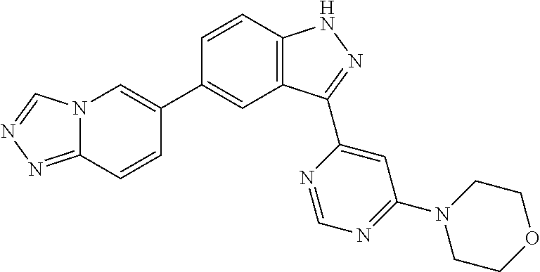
C1=CC2=C(C=C1C1=CN3C(=NN=C3)C=C1)C(C1=CC(N3CCOCC3)=NC=N1)=NN2
